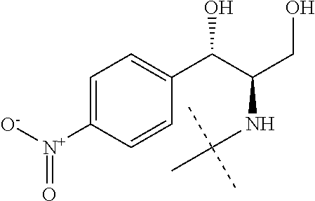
C1=C([N+]([O-])=O)C=CC(C(C(CO)NC(C)(C)C)O)=C1
